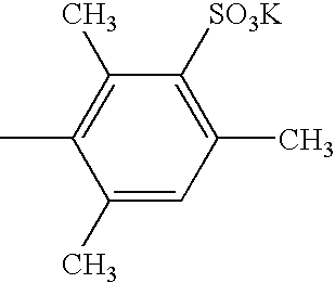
CC1=C(C)C([SO3K])=C(C)C=C1C
